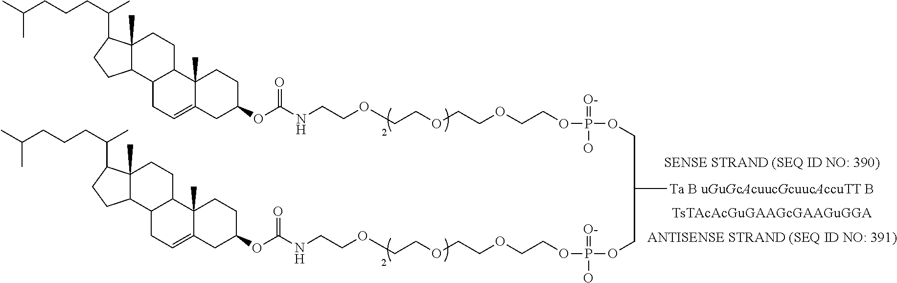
O(P(OCC([Ta B uGuGcAcuucGcuucAccuTT B])COP(O)(=[O-])OCCOCCOCCOCCNC(OC1CCC2(C)C(=CCC3C2CCC2(C)C3CCC2C(CCCC(C)C)C)C1)=O)(O)=[O-])CCOCCOCCOCCNC(OC1CCC2(C)C(=CCC3C2CCC2(C)C3CCC2C(CCCC(C)C)C)C1)=O
